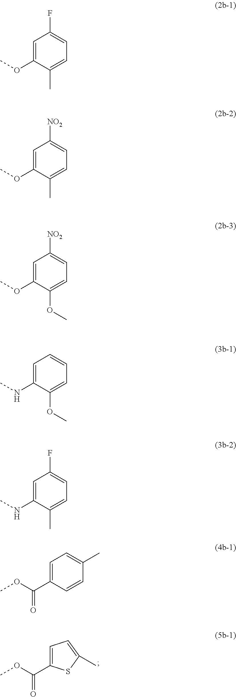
C1=C(OC)C(C)=CC=C1F.C1=C(C(OC)=O)C=CC(C)=C1.C1=C(OC)C(OC)=CC=C1[NO2].C1=C(NC)C(OC)=CC=C1.C1=C(NC)C(C)=CC=C1F.C1=C(OC)C(C)=CC=C1[NO2].C1=C(C(OC)=O)SC(C)=C1
